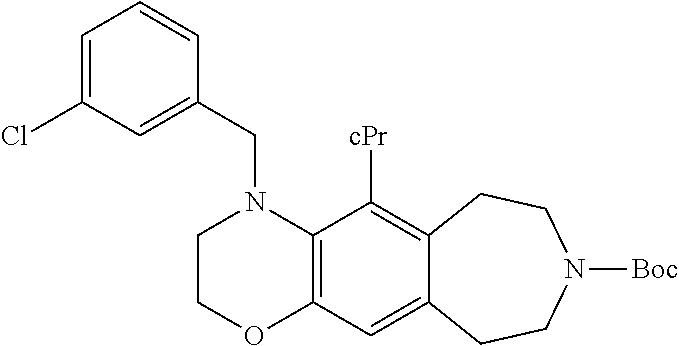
C12=C(N(CC3=CC(Cl)=CC=C3)CCO1)C([cPr])=C1C(=C2)CCN([Boc])CC1
